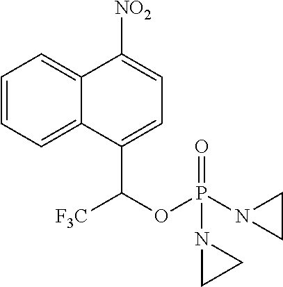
C12=CC=CC=C1C([NO2])=CC=C2C(OP(=O)(N1CC1)N1CC1)[F3C]
